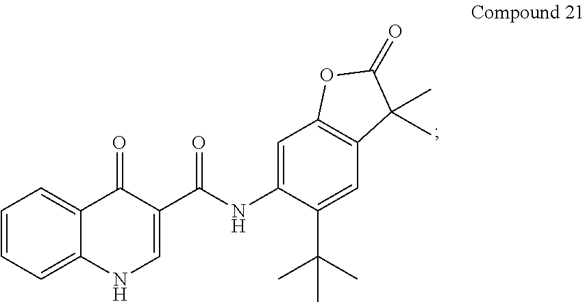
C1=CC=C2C(=C1)C(=O)C(C(NC1=CC3=C(C=C1C(C)(C)C)C(C)(C)C(=O)O3)=O)=CN2
